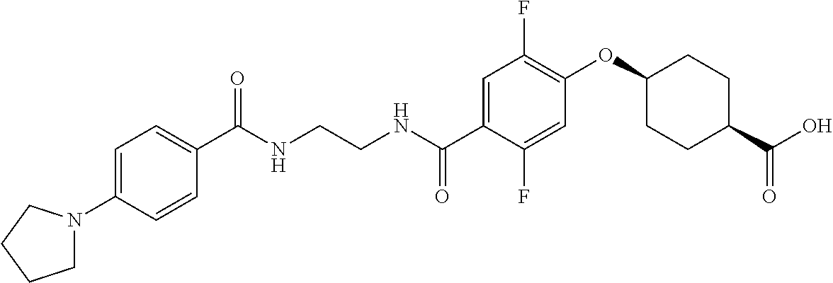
N(CCNC(C1=CC(F)=C(OC2CCC(C(O)=O)CC2)C=C1F)=O)C(=O)C1=CC=C(N2CCCC2)C=C1
